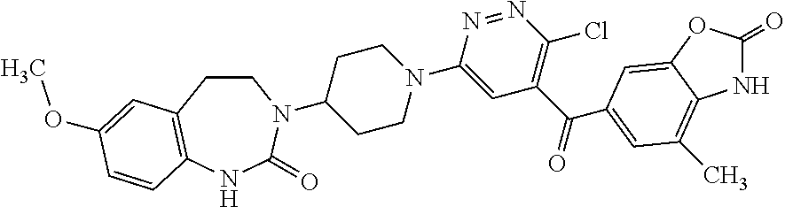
N1C(=O)OC2=CC(C(C3=C(Cl)N=NC(N4CCC(N5CCC6=C(NC5=O)C=CC(OC)=C6)CC4)=C3)=O)=CC(C)=C12
